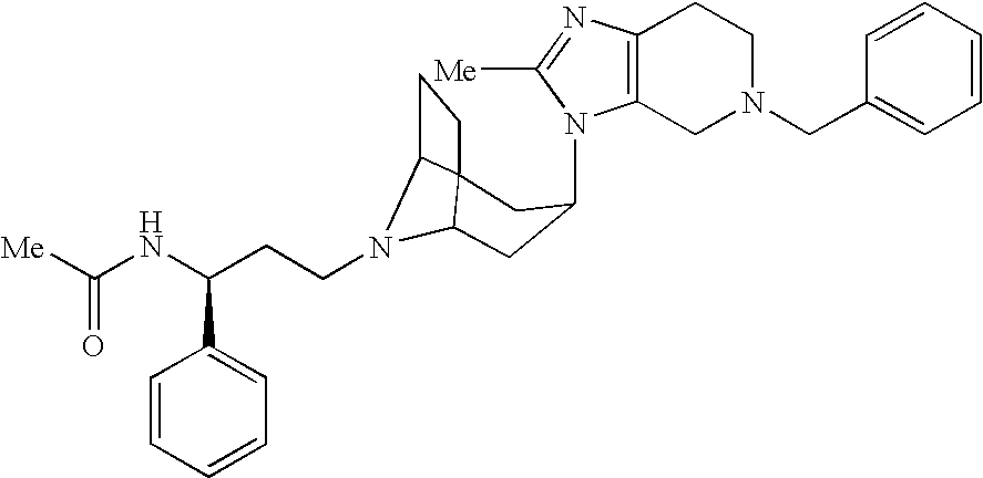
N1(C2CC3N(CCC(NC([Me])=O)C4=CC=CC=C4)C4C3(CC4)C2)C2=C(N=C1[Me])CCN(CC1=CC=CC=C1)C2
